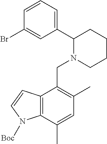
C1=CC=C(C2N(CC3=C(C)C=C(C)C4=C3C=CN4[Boc])CCCC2)C=C1Br
